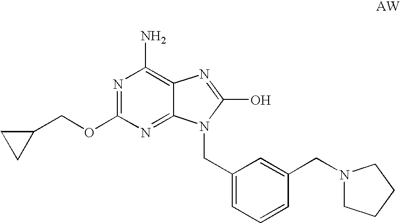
N1=C(OCC2CC2)N=C2C(=C1N)N=C(O)N2CC1=CC=CC(CN2CCCC2)=C1
